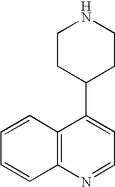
C1(C2=CC=NC3=C2C=CC=C3)CCNCC1
